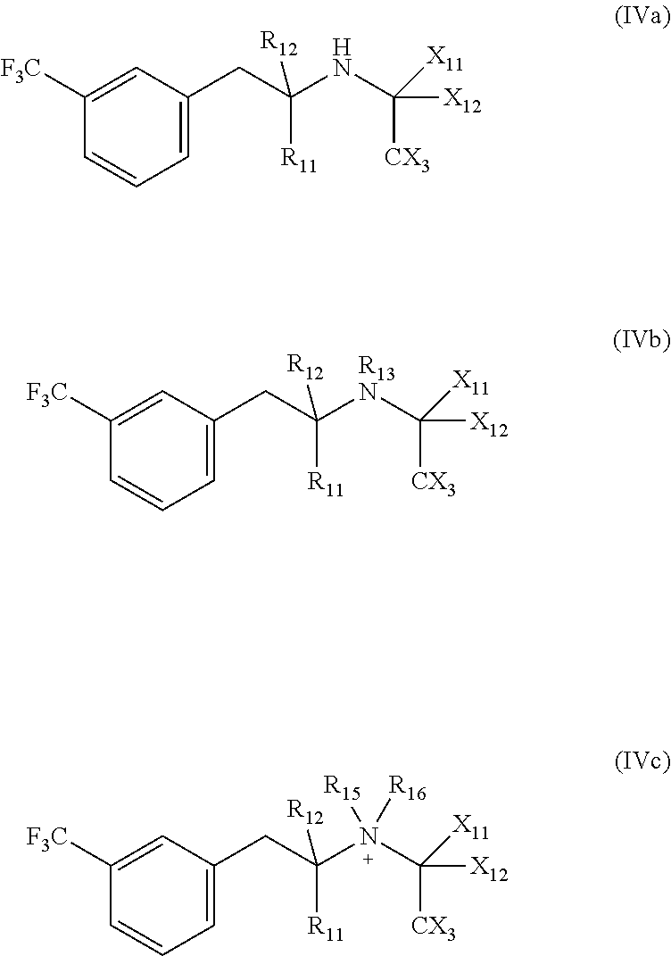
C1([F3C])=CC(CC(NC([X11])([CX3])[X12])([R11])[R12])=CC=C1.C1([F3C])=CC(CC([R13N]C([X11])([CX3])[X12])([R11])[R12])=CC=C1.C1([F3C])=CC(CC(N(C([X11])([CX3])[X12])([R15])[R16])([R11])[R12])=CC=C1
